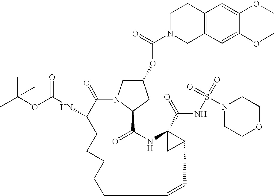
N1(C(=O)OC2CN3C(C2)C(=O)NC2(C(=O)NS(=O)(=O)N4CCOCC4)CC2C=CCCCCCC(NC(OC(C)(C)C)=O)C3=O)CC2=C(CC1)C=C(OC)C(OC)=C2
